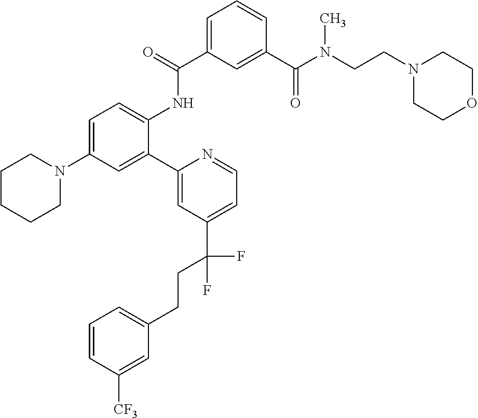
N1(C2=CC=C(NC(C3=CC=CC(C(N(CCN4CCOCC4)C)=O)=C3)=O)C(C3=CC(C(CCC4=CC=CC([CF3])=C4)(F)F)=CC=N3)=C2)CCCCC1
